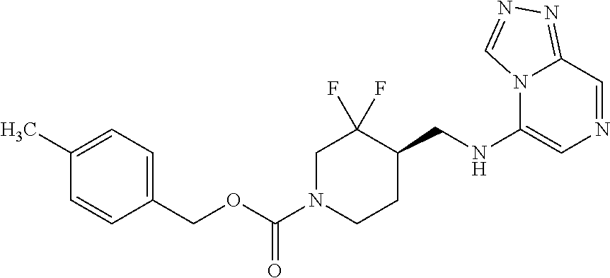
N12C=NN=C1C=NC=C2NCC1CCN(C(OCC2=CC=C(C)C=C2)=O)CC1(F)F
